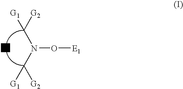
N(O[E1])(C([G2])[G1])C([G1])[G2].[T]
